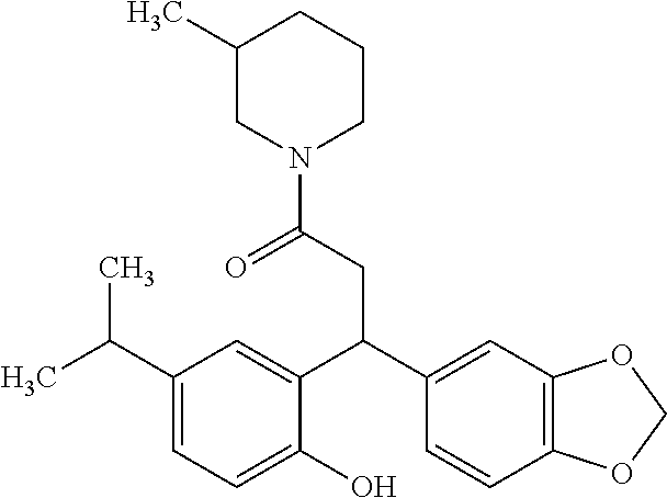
C1(C(C)C)=CC=C(O)C(C(C2=CC3=C(C=C2)OCO3)CC(=O)N2CCCC(C)C2)=C1
